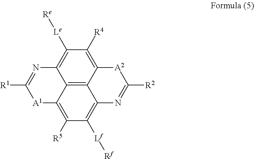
C12=C3C4=C([R5])C([Lf][Rf])=C1N=C([R2])[A2]C2=C([R4])C([Le][Re])=C3N=C([R1])[A1]4
